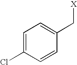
C1=C(Cl)C=CC(C[X])=C1
